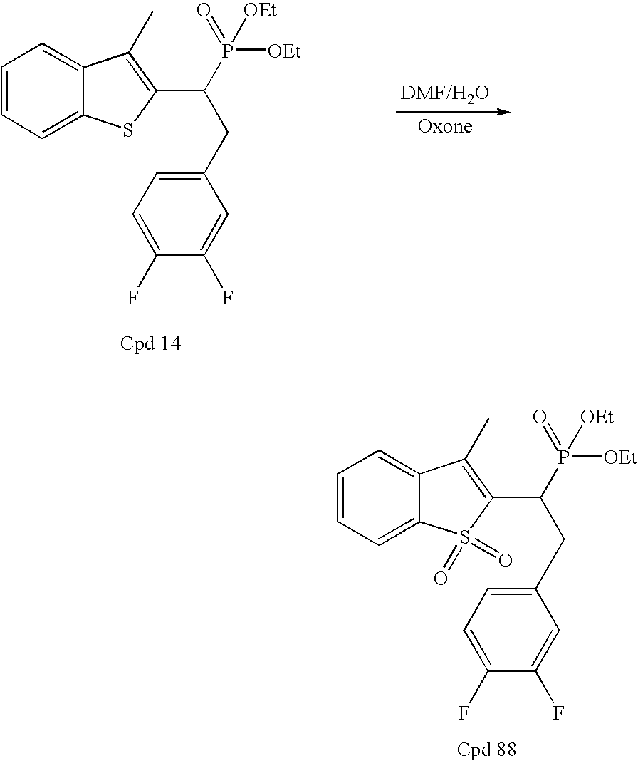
C1=CC=C2C(=C1)C(C)=C(C(P([OEt])([OEt])=O)CC1=CC=C(F)C(F)=C1)S2.C1=CC=C2C(=C1)C(C)=C(C(P([OEt])([OEt])=O)CC1=CC=C(F)C(F)=C1)S2(=O)=O
